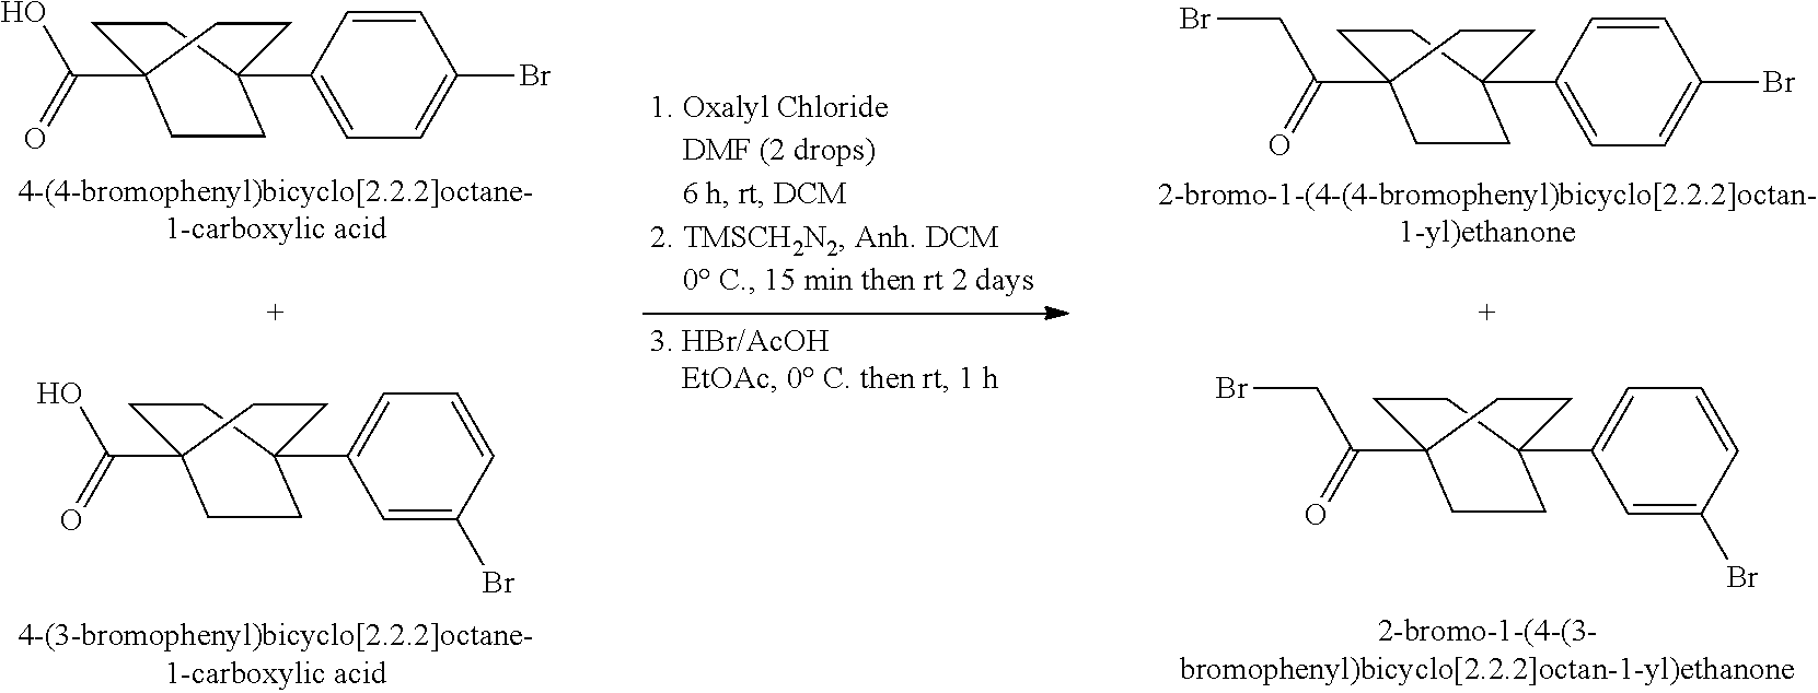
OC(=O)C12CCC(C3=CC=C(Br)C=C3)(CC1)CC2.OC(=O)C12CCC(C3=CC=CC(Br)=C3)(CC1)CC2.C(C(=O)C12CCC(C3=CC=C(Br)C=C3)(CC1)CC2)Br.C(C(=O)C12CCC(C3=CC=CC(Br)=C3)(CC1)CC2)Br
